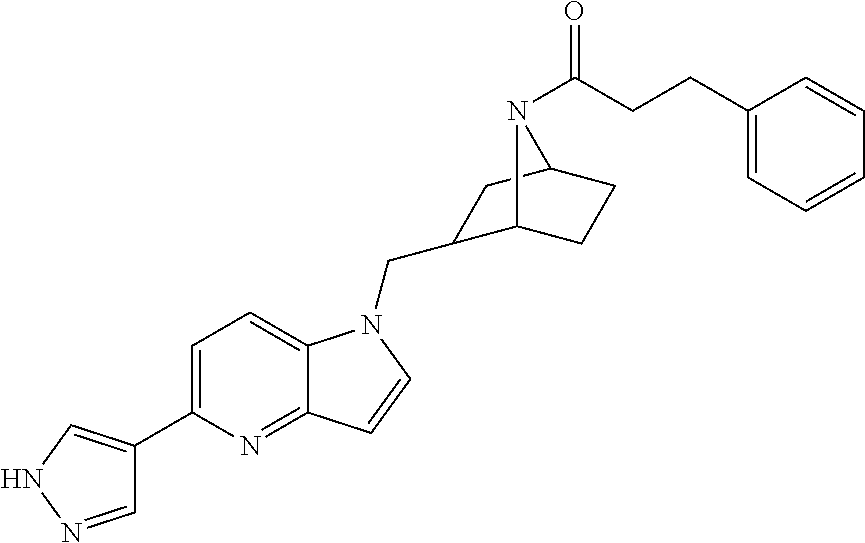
C1=NNC=C1C1=CC=C2C(=N1)C=CN2CC1C2CCC(C1)N2C(CCC1=CC=CC=C1)=O
